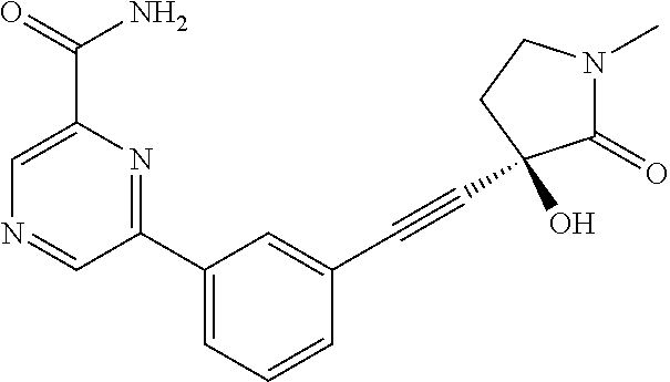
N1=CC(C2=CC=CC(C#CC3(O)C(=O)N(C)CC3)=C2)=NC(C(=O)N)=C1
